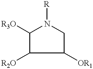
C1([R3O])C([R2O])C([OR1])CN1[R]
